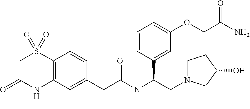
C12=C(C=C(CC(N(C(CN3CCC(O)C3)C3=CC(OCC(N)=O)=CC=C3)C)=O)C=C1)NC(=O)CS2(=O)=O
